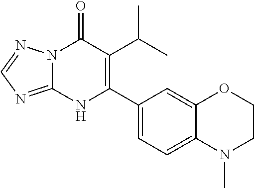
C1(C(C)C)=C(C2=CC=C3C(=C2)OCCN3C)NC2=NC=NN2C1=O
